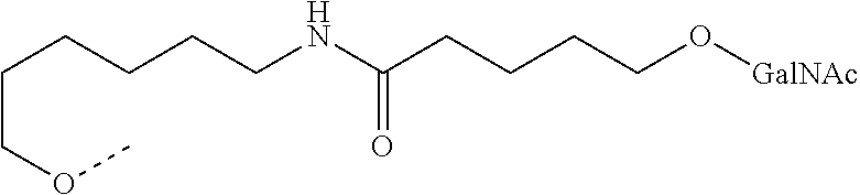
N(C(CCCCO[GalNAc])=O)CCCCCCOC
